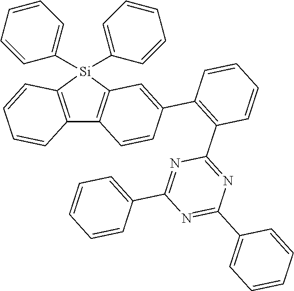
C12=C([Si](C3=CC=CC=C3)(C3=CC=CC=C3)C3=C1C=CC(C1=C(C4=NC(C5=CC=CC=C5)=NC(C5=CC=CC=C5)=N4)C=CC=C1)=C3)C=CC=C2
